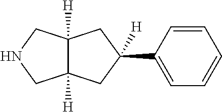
C1([H])(C2=CC=CC=C2)CC2([H])C([H])(CNC2)C1
